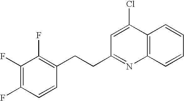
C12=C(C=CC=C1)N=C(CCC1=C(F)C(F)=C(F)C=C1)C=C2Cl
